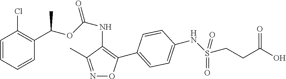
C1=CC=CC(C(OC(NC2=C(C3=CC=C(NS(CCC(O)=O)(=O)=O)C=C3)ON=C2C)=O)C)=C1Cl
